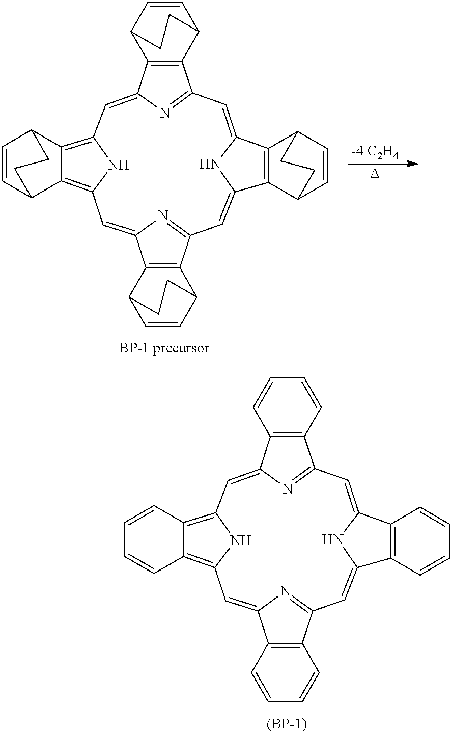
C12=CC3=C4C(=C(C=C5C6=C(C(=N5)C=C5C7=C(C(=CC(=N1)C1=C2C=CC=C1)N5)C=CC=C7)C=CC=C6)N3)C=CC=C4.[(BP-1)].C12=CC3=C4C(=C(C=C5C6=C(C(=N5)C=C5C7=C(C(=CC(=N1)C1=C2C2C=CC1CC2)N5)C1C=CC7CC1)C1C=CC6CC1)N3)C1C=CC4CC1.[D]
